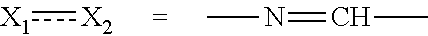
[X1]:[X2].N(C)=CC
